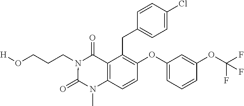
[H]OCCCN1C(=O)N(C)C2=C(C1=O)C(CC1=CC=C(Cl)C=C1)=C(OC1=CC=CC(OC(F)(F)F)=C1)C=C2
